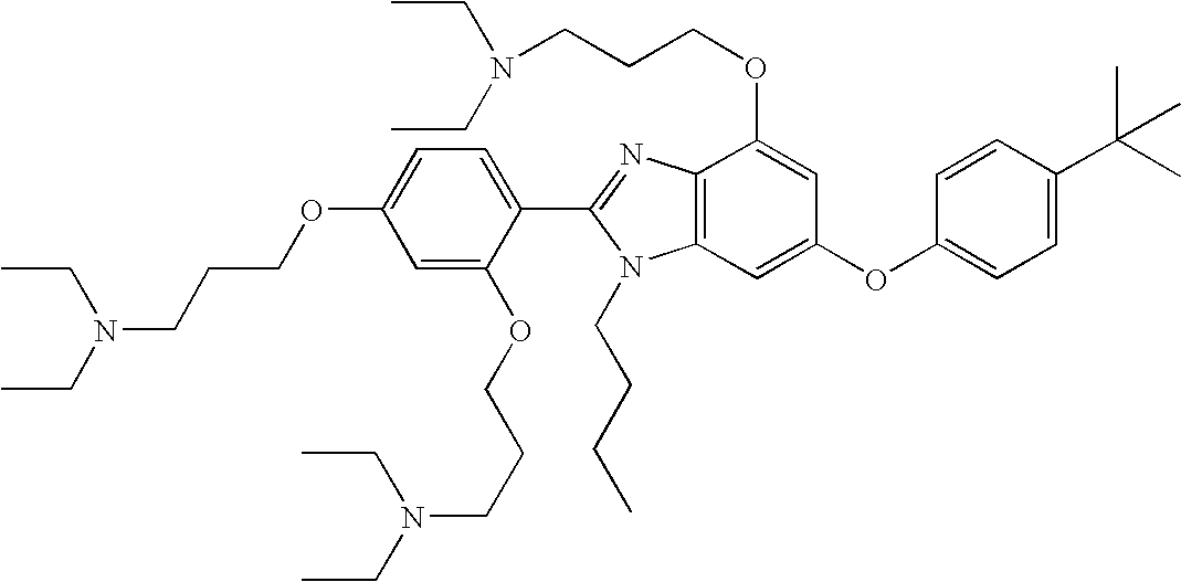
C1=C(OCCCN(CC)CC)C=C(OCCCN(CC)CC)C(C2=NC3=C(N2CCCC)C=C(OC2=CC=C(C(C)(C)C)C=C2)C=C3OCCCN(CC)CC)=C1
